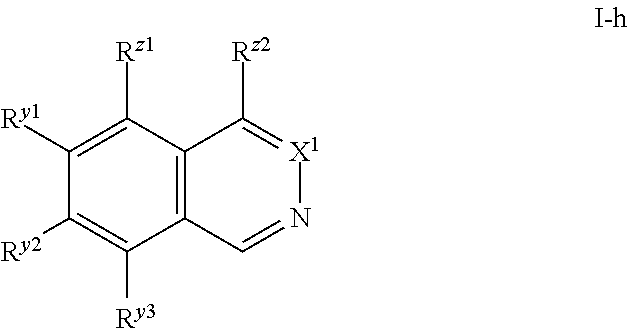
C12=C(C=N[X1]=C1[Rz2])C([Ry3])=C([Ry2])C([Ry1])=C2[Rz1]
